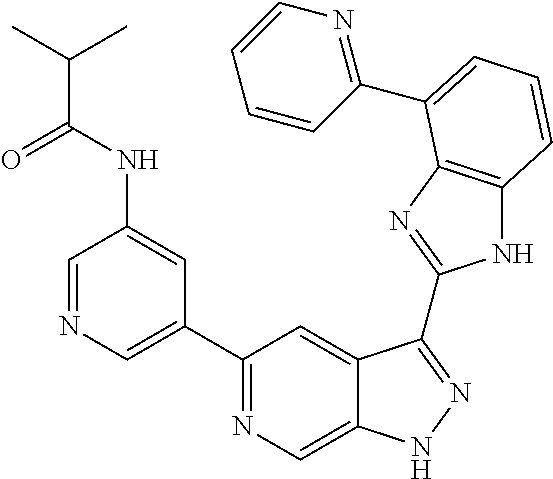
C1=NC=C(C2=NC=C3C(=C2)C(C2=NC4=C(N2)C=CC=C4C2=NC=CC=C2)=NN3)C=C1NC(C(C)C)=O
